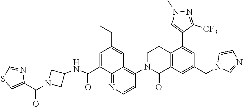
C1(NC(C2=CC(CC)=CC3=C(N4C(=O)C5=C(CC4)C(C4=CN(C)N=C4[CF3])=CC(CN4C=NC=C4)=C5)C=CN=C23)=O)CN(C(C2=CSC=N2)=O)C1
